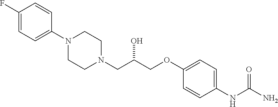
C1(F)=CC=C(N2CCN(CC(COC3=CC=C(NC(N)=O)C=C3)O)CC2)C=C1
